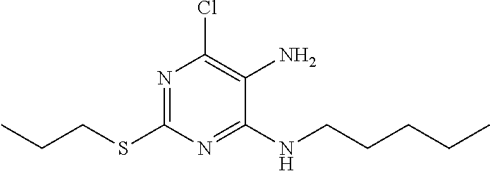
C1(SCCC)=NC(Cl)=C(N)C(NCCCCC)=N1
